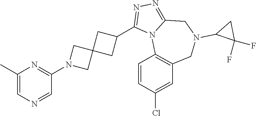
C1=C(C)N=C(N2CC3(C2)CC(C2=NN=C4N2C2=C(CN(C5C(F)(F)C5)C4)C=C(Cl)C=C2)C3)C=N1
